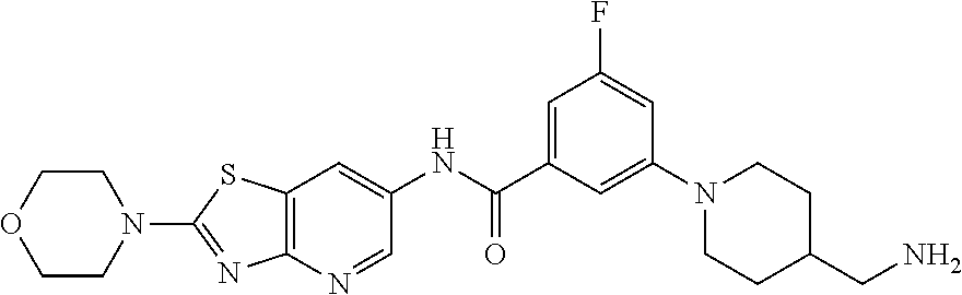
C12=C(N=CC(NC(C3=CC(F)=CC(N4CCC(CN)CC4)=C3)=O)=C1)N=C(N1CCOCC1)S2
